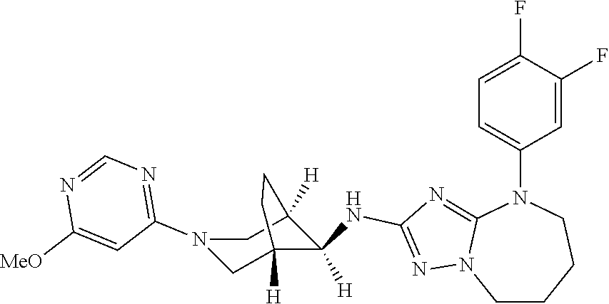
C1CCCN(C2=CC=C(F)C(F)=C2)C2=NC(NC3([H])C4([H])CN(C5=NC=NC([MeO])=C5)CC3([H])CC4)=NN12
